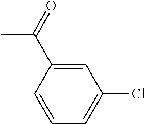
C1(C(=O)C)=CC(Cl)=CC=C1
